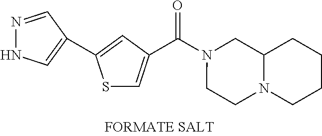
S1C=C(C(N2CCN3C(C2)CCCC3)=O)C=C1C1=CNN=C1
